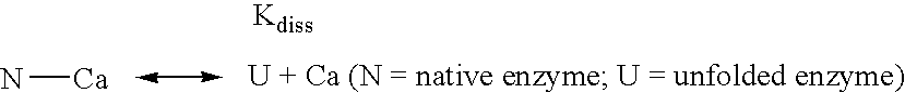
N[Ca]
